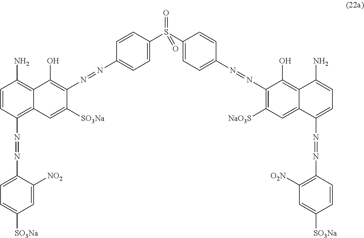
C1=CC(S(=O)(C2=CC=C(N=NC3=C([NaO3S])C=C4C(N=NC5=C([O2N])C=C([SO3Na])C=C5)=CC=C(N)C4=C3O)C=C2)=O)=CC=C1N=NC1=C(O)C2=C(N)C=CC(N=NC3=CC=C([SO3Na])C=C3[NO2])=C2C=C1[SO3Na]
